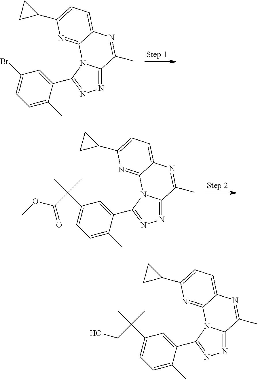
N1=C2N(C(C3=CC(Br)=CC=C3C)=N1)C1=NC(C3CC3)=CC=C1N=C2C.N1=C2N(C(C3=CC(C(C(OC)=O)(C)C)=CC=C3C)=N1)C1=NC(C3CC3)=CC=C1N=C2C.N1=C2N(C(C3=CC(C(CO)(C)C)=CC=C3C)=N1)C1=NC(C3CC3)=CC=C1N=C2C
